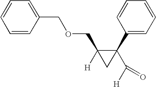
C1=CC(COCC2([H])CC2(C2=CC=CC=C2)C([H])=O)=CC=C1
